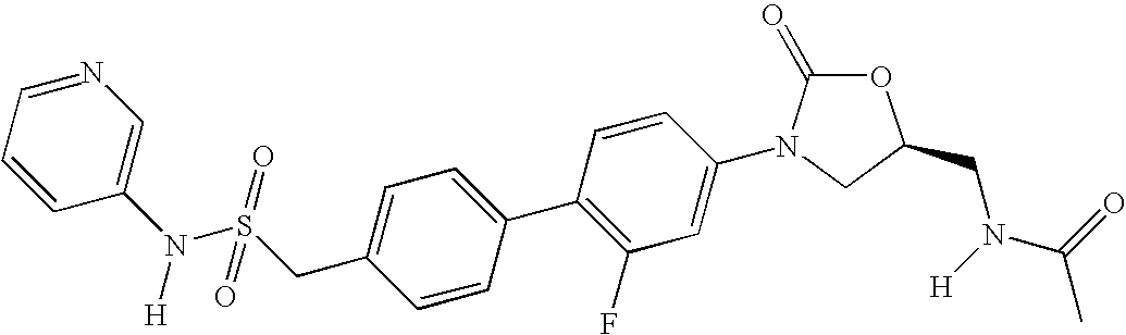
N(S(CC1=CC=C(C2=C(F)C=C(N3CC(CN(C(=O)C)[H])OC3=O)C=C2)C=C1)(=O)=O)(C1=CN=CC=C1)[H]
